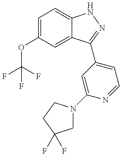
C1(OC(F)(F)F)=CC=C2C(=C1)C(C1=CC=NC(N3CC(F)(F)CC3)=C1)=NN2
